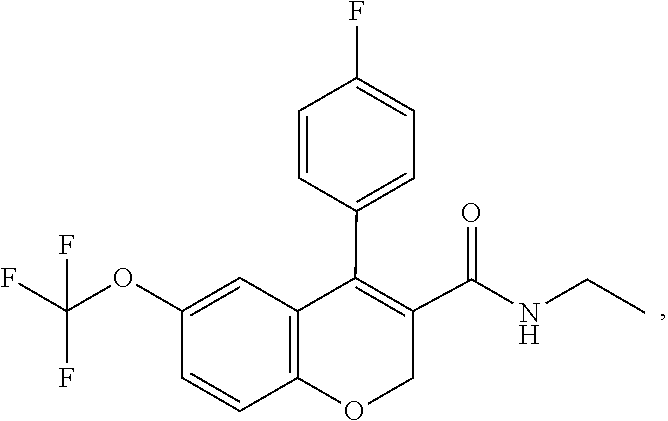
C1=CC2=C(C=C1OC(F)(F)F)C(C1=CC=C(F)C=C1)=C(C(=O)NCC)CO2
